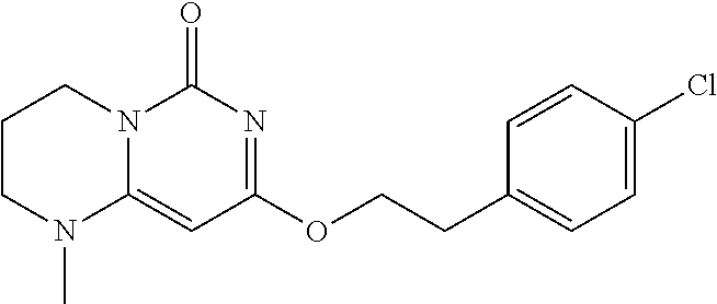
C1CN(C)C2=CC(OCCC3=CC=C(Cl)C=C3)=NC(=O)N2C1
